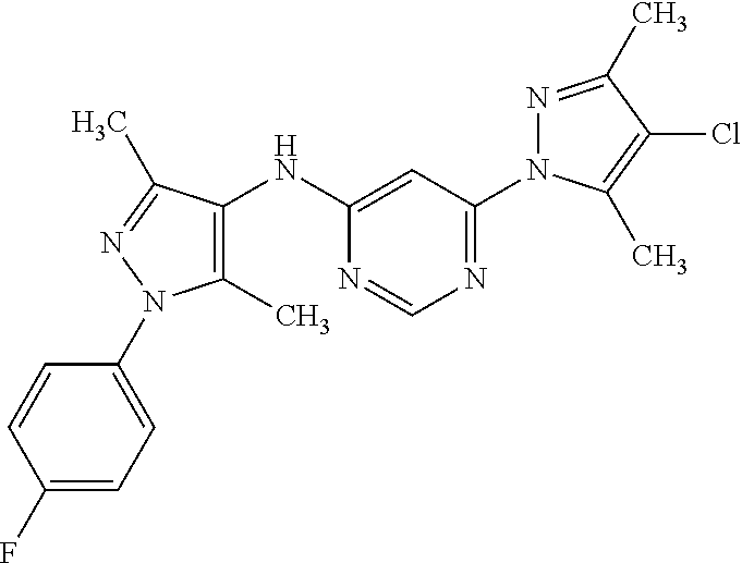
C1(NC2=C(C)N(C3=CC=C(F)C=C3)N=C2C)=CC(N2N=C(C)C(Cl)=C2C)=NC=N1
